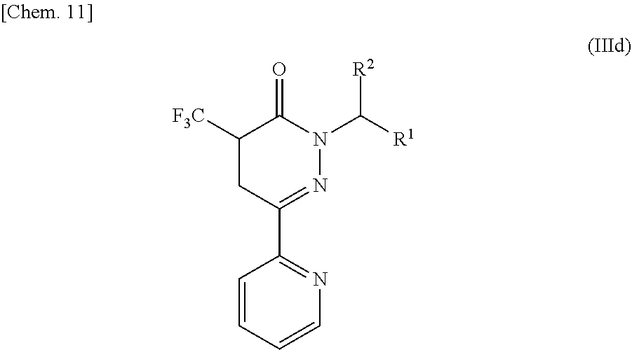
C1([F3C])CC(C2=NC=CC=C2)=NN(C([R1])[R2])C1=O
